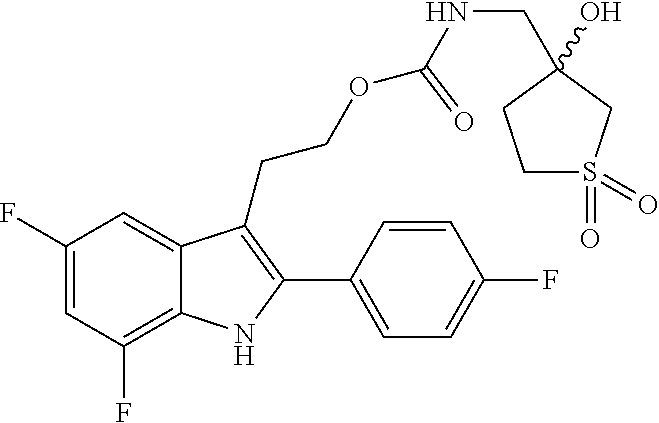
C1(C2=C(CCOC(NCC3(O)CS(=O)(=O)CC3)=O)C3=CC(F)=CC(F)=C3N2)=CC=C(F)C=C1
